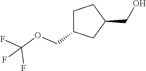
C1C(COC(F)(F)F)CC(CO)C1
